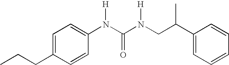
C1=C(CCC)C=CC(N(C(N(CC(C2=CC=CC=C2)C)[H])=O)[H])=C1
